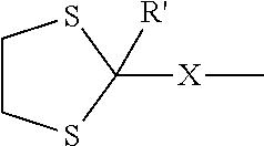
C1CSC([X]C)([R'])S1
